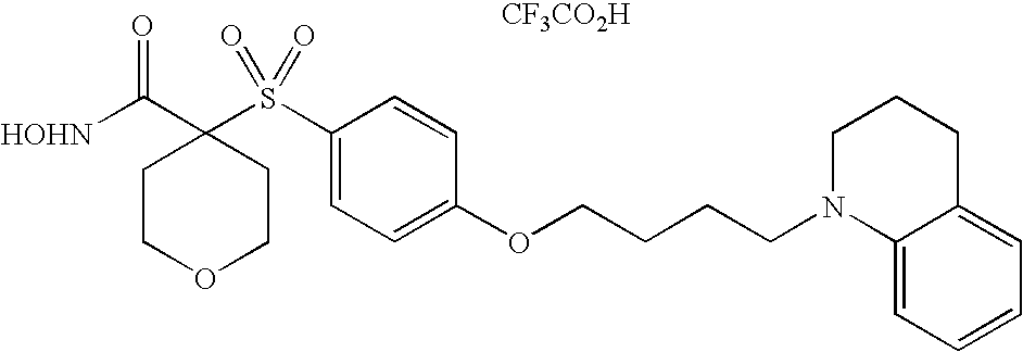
[CF3CO2H].[HOHN]C(C1(S(C2=CC=C(OCCCCN3C4=CC=CC=C4CCC3)C=C2)(=O)=O)CCOCC1)=O
